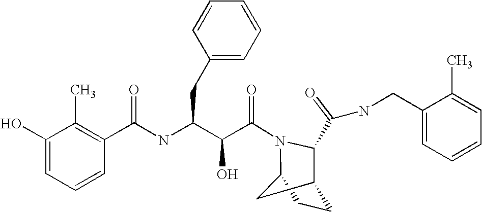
C1(C(NC(C(C(=O)N2C(C(NCC3=CC=CC=C3C)=O)C3CCC2C3)O)CC2=CC=CC=C2)=O)=C(C)C(O)=CC=C1
